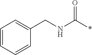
C1(CNC(*)=O)=CC=CC=C1
